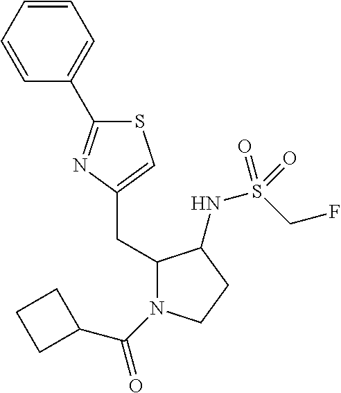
S1C(C2=CC=CC=C2)=NC(CC2N(C(=O)C3CCC3)CCC2NS(CF)(=O)=O)=C1
